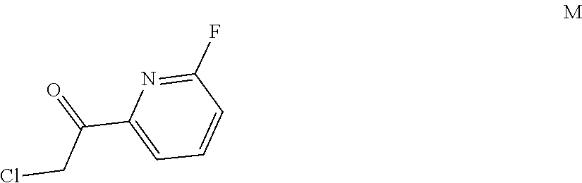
C1=CC=C(C(CCl)=O)N=C1F
